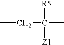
CCC(C)([R5])[Z1]
